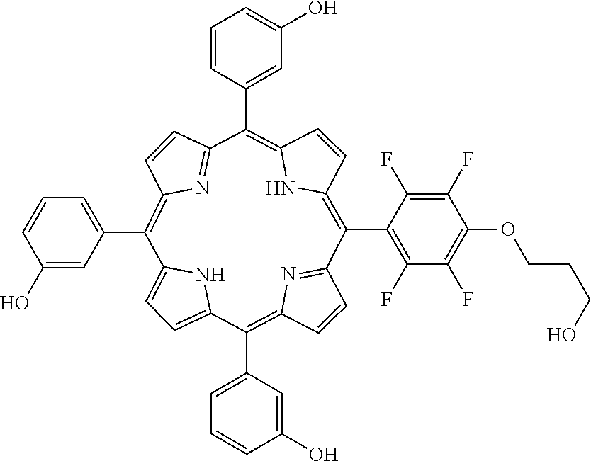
C1=CC2=C(C3=CC=CC(O)=C3)C3=CC=C(N3)C(C3=CC=CC(O)=C3)=C3C=CC(=N3)C(C3=C(F)C(F)=C(OCCCO)C(F)=C3F)=C3C=CC(=C(C4=CC(O)=CC=C4)C1=N2)N3
